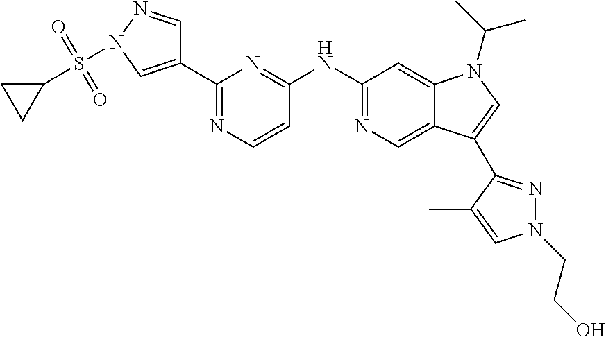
C1(C2=CN(S(=O)(=O)C3CC3)N=C2)=NC=CC(NC2=NC=C3C(=C2)N(C(C)C)C=C3C2=NN(CCO)C=C2C)=N1
